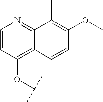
O(C1=C2C(=NC=C1)C(C)=C(OC)C=C2)C(C)C
